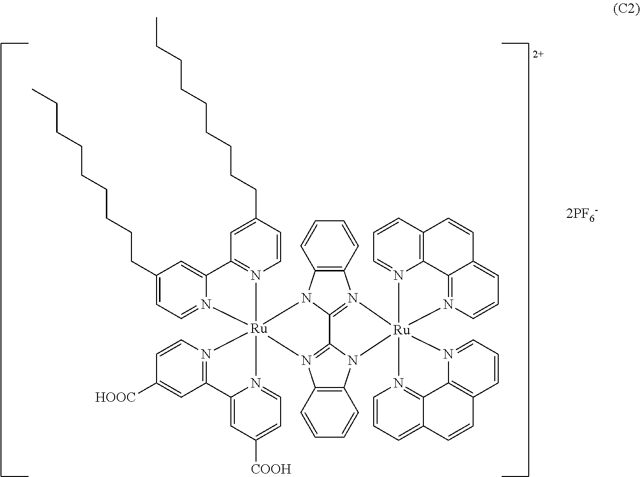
C1(CCCCCCCCC)=CC=N2C(=C1)C1=N(C=CC(CCCCCCCCC)=C1)[Ru]213(N2=CC=C([COOH])C=C2C2=N1C=CC([HOOC])=C2)N1C2=N(C4=C1C=CC=C4)[Ru]14(N5C2=N3C2=C5C=CC=C2)(N2=CC=CC3=C2C2=N1C=CC=C2C=C3)N1=CC=CC2=C1C1=N4C=CC=C1C=C2.[2PF6-]
